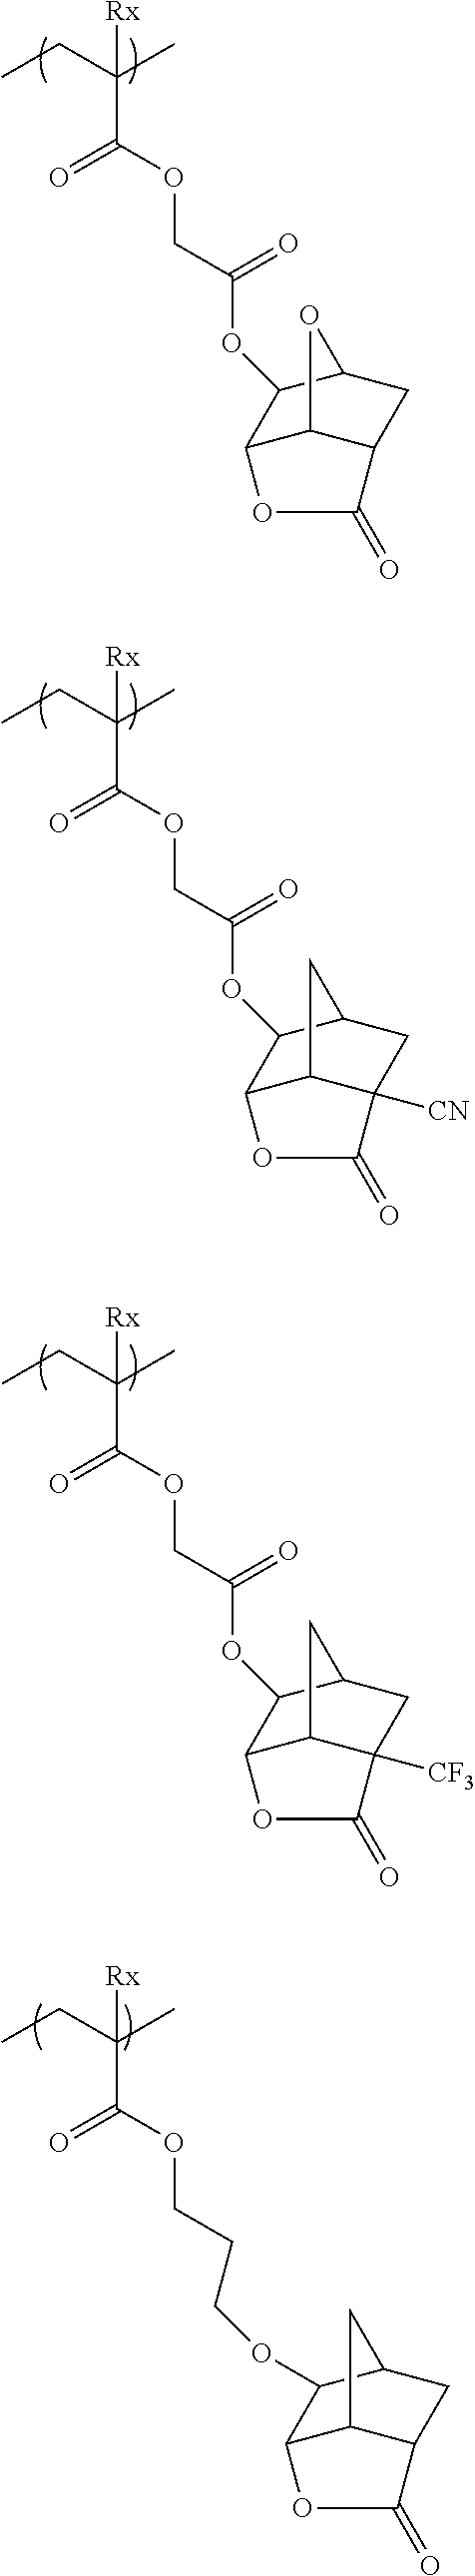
CCC(C)([Rx])C(=O)OCC(=O)OC1C2C3C(CC1O3)C(=O)O2.CCC(C)([Rx])C(=O)OCC(=O)OC1C2C3C([CN])(CC1C3)C(=O)O2.CCC(C)([Rx])C(=O)OCC(=O)OC1C2C3C([CF3])(CC1C3)C(=O)O2.CCC(C)([Rx])C(=O)OCCCOC1C2C3C(CC1C3)C(=O)O2
